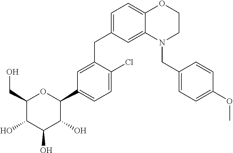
C1(CO)C(O)C(O)C(O)C(C2=CC=C(Cl)C(CC3=CC=C4C(=C3)N(CC3=CC=C(OC)C=C3)CCO4)=C2)O1
